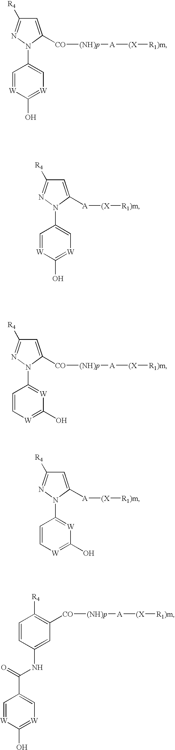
C1=C([CO][(NH)p][A][(X][R1)m])N(C2=C[W]=C(O)[W]=C2)N=C1[R4].C1=C([A][(X][R1)m])N(C2=C[W]=C(O)[W]=C2)N=C1[R4].C1=C([CO][(NH)p][A][(X][R1)m])N(C2=[W]C(O)=[W]C=C2)N=C1[R4].C1=C([A][(X][R1)m])N(C2=[W]C(O)=[W]C=C2)N=C1[R4].C1=CC(NC(C2=C[W]=C(O)[W]=C2)=O)=CC([CO][(NH)p][A][(X][R1)m])=C1[R4]
